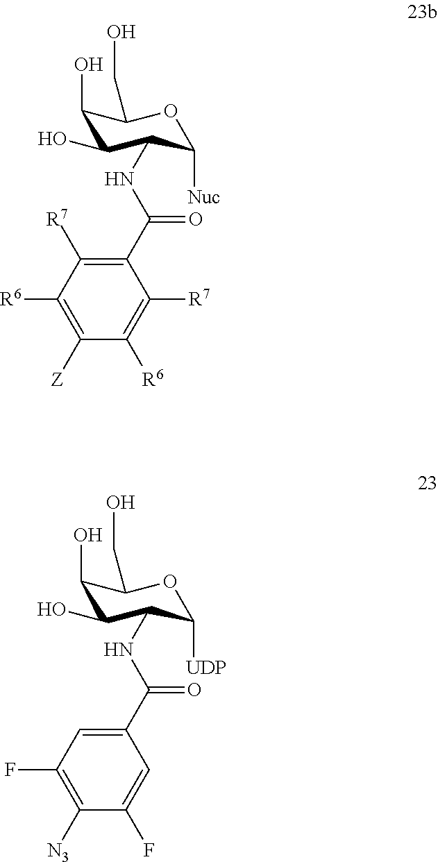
C1(C(NC2C(O)C(O)C(CO)OC2[Nuc])=O)=C([R7])C([R6])=C([Z])C([R6])=C1[R7].C1(C(NC2C(O)C(O)C(CO)OC2[UDP])=O)=CC(F)=C([N3])C(F)=C1
